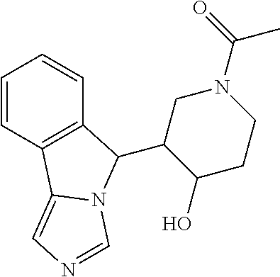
C1=CC2=C(C=C1)C(C1C(O)CCN(C(=O)C)C1)N1C2=CN=C1
